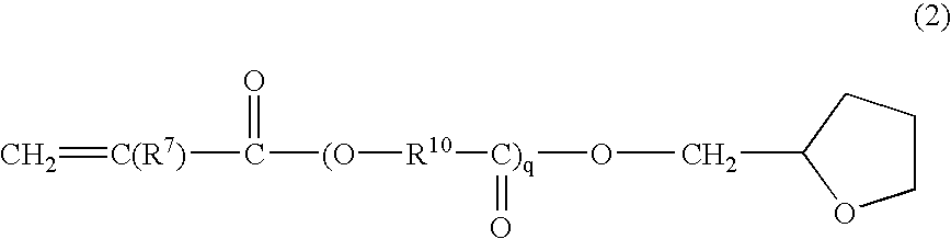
C1CCC(C)O1.CO[C)q](=O)[R10][(O]C(=O)[C(R7)]=C
